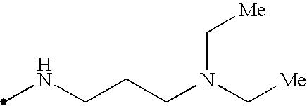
N(CCCN(C[Me])C[Me])C
